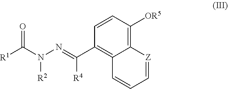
[R1]C(N(N=C(C1=C2C(=C([OR5])C=C1)[Z]=CC=C2)[R4])[R2])=O
